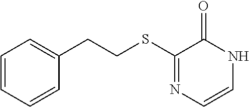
C(SC1=NC=CNC1=O)CC1=CC=CC=C1
